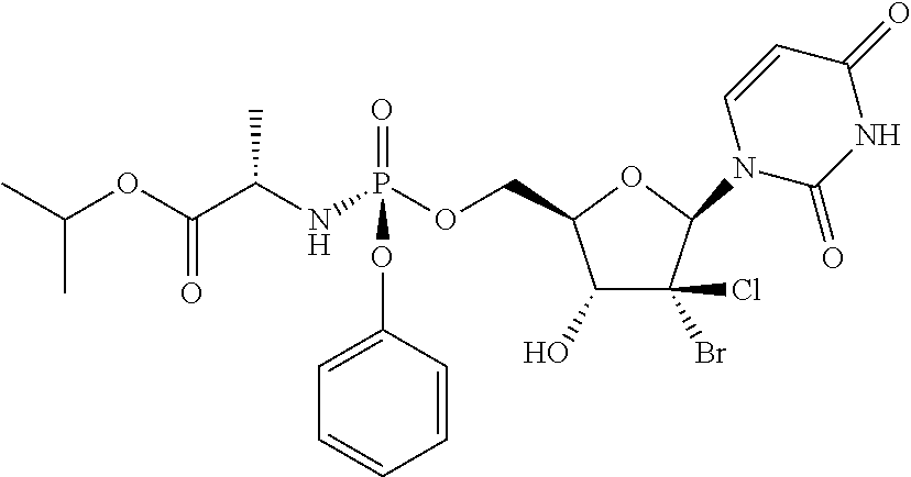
C1(O)C(Br)(Cl)C(N2C(=O)NC(=O)C=C2)OC1COP(NC(C(OC(C)C)=O)C)(=O)OC1=CC=CC=C1
